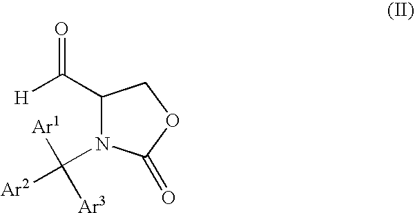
C1(C([H])=O)N(C([Ar2])([Ar1])[Ar3])C(=O)OC1
